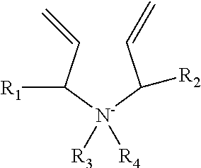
C(C([N-](C(C=C)[R1])([R3])[R4])[R2])=C
